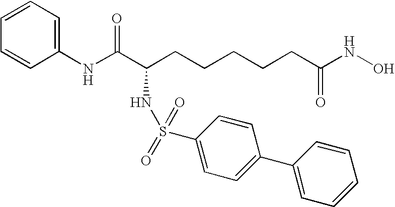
C1(NC(C(CCCCCC(NO)=O)NS(=O)(=O)C2=CC=C(C3=CC=CC=C3)C=C2)=O)=CC=CC=C1
